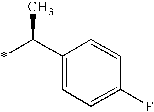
C1(C(*)C)=CC=C(F)C=C1
